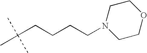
N1(CCCCC(C)(C)C)CCOCC1
